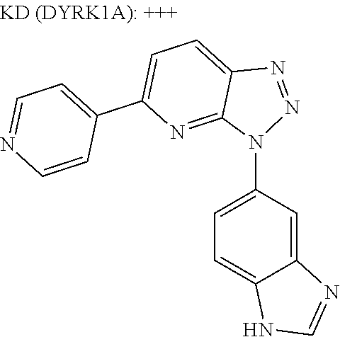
C1(C2=CC=C3C(=N2)N(C2=CC=C4C(=C2)N=CN4)N=N3)=CC=NC=C1
